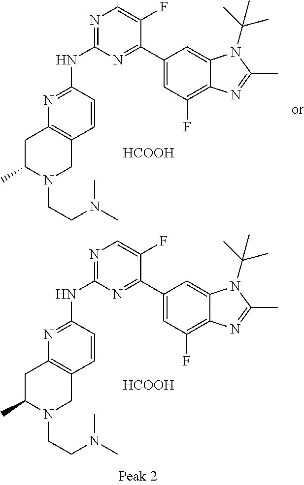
N1=C(NC2=NC=C(F)C(C3=CC(F)=C4C(=C3)N(C(C)(C)C)C(C)=N4)=N2)C=CC2=C1CC(C)N(CCN(C)C)C2.N1=C(NC2=NC=C(F)C(C3=CC(F)=C4C(=C3)N(C(C)(C)C)C(C)=N4)=N2)C=CC2=C1CC(C)N(CCN(C)C)C2.[HCOOH].[HCOOH]
